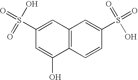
C12=C(C=CC(S(=O)(=O)O)=C1)C(O)=CC(S(=O)(O)=O)=C2
